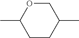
C1OC(C)CCC1C
